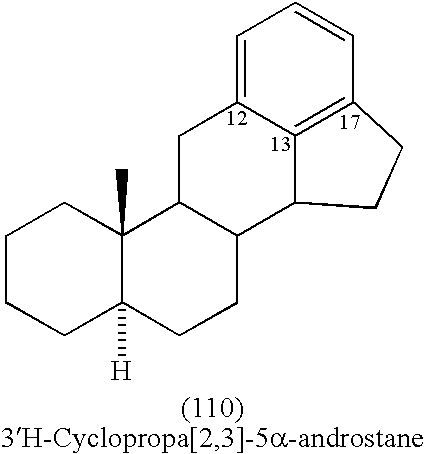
C1CCC2([H])C(C)(C1)C1C(CC2)C2C3=C(C=CC=C3C1)CC2
